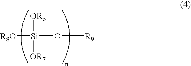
[R8O][Si](O[R9])([OR6])[OR7]
